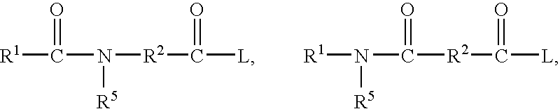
[R1]C(=O)N([R5])[R2]C(=O)[L].[R1]N(C([R2]C(=O)[L])=O)[R5]
